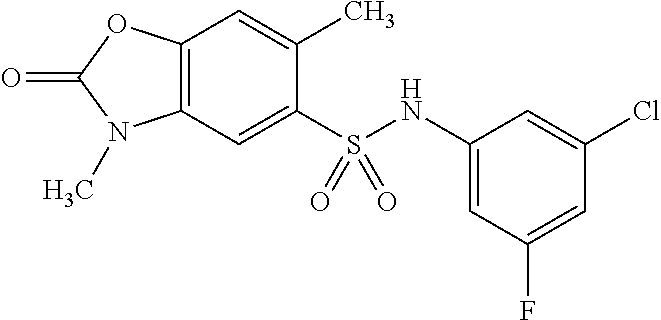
C12=C(OC(=O)N1C)C=C(C)C(S(NC1=CC(F)=CC(Cl)=C1)(=O)=O)=C2
